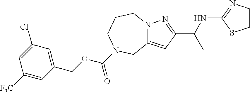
N12C(=CC(C(NC3=NCCS3)C)=N1)CN(C(OCC1=CC(Cl)=CC([F3C])=C1)=O)CCC2
